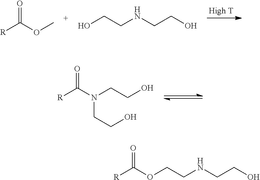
[R]C(OC)=O.OCCNCCO.[R]C(N(CCO)CCO)=O.[R]C(OCCNCCO)=O
